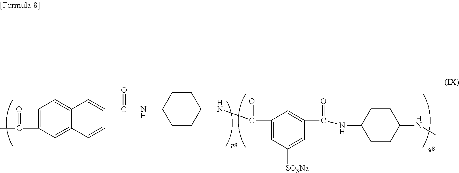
C1(C(NC2CCC(NC(C3=CC([SO3Na])=CC(C(NC4CCC(NC)CC4)=O)=C3)=O)CC2)=O)=CC2=C(=CC(C(C)=O)=CC=2)C=C1
